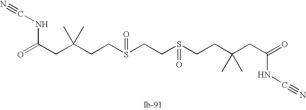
C(CC(CCS(CCS(CCC(CC(=O)NC#N)(C)C)=O)=O)(C)C)(=O)NC#N
